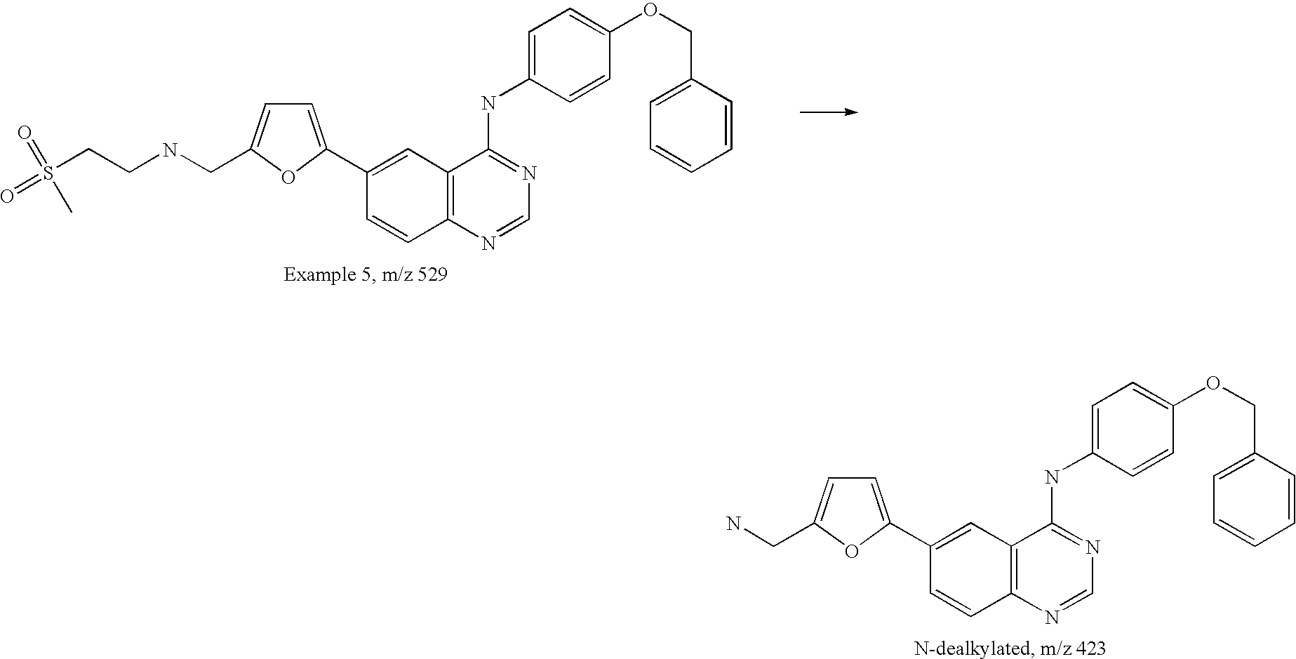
C1=C(C2=CC3=C(C=C2)N=CN=C3NC2=CC=C(OCC3=CC=CC=C3)C=C2)OC(CN)=C1.C1=C(C2=CC3=C(C=C2)N=CN=C3NC2=CC=C(OCC3=CC=CC=C3)C=C2)OC(CNCCS(=O)(=O)C)=C1
